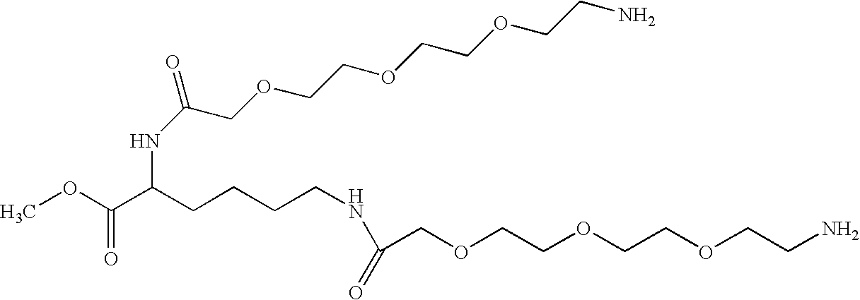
COC(C(CCCCNC(COCCOCCOCCN)=O)NC(=O)COCCOCCOCCN)=O
